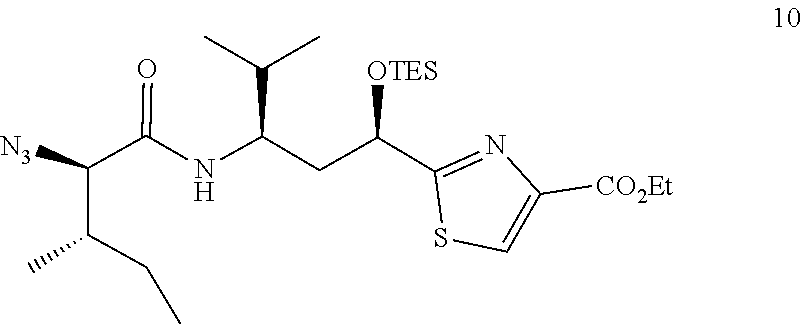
C1(C(CC(NC(C(C(CC)C)[N3])=O)C(C)C)[OTES])=NC([CO2Et])=CS1
